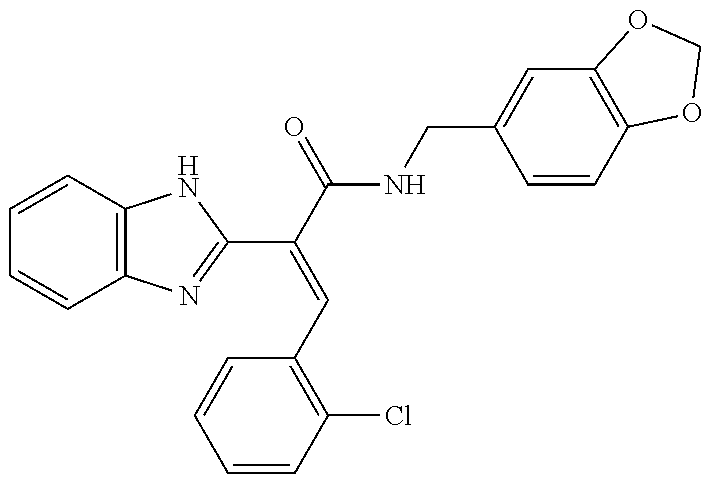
C1=CC2=C(C=C1)N=C(C(C(=O)NCC1=CC3=C(C=C1)OCO3)=CC1=C(Cl)C=CC=C1)N2
